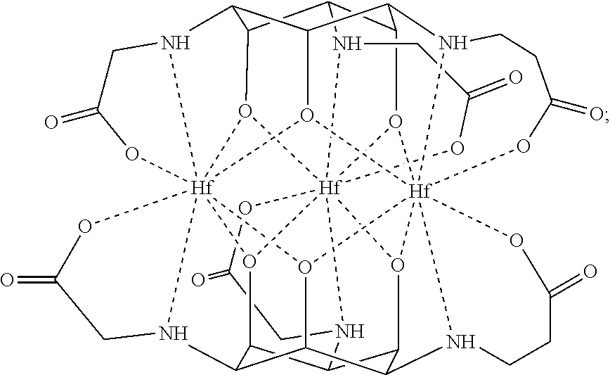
C12C3C4C5C6C1O1[Hf]789%10%11(N6CC(=O)O7)O5[Hf]567%12%13(N4CCC(=O)O5)O3[Hf]1345%14(N2CC(=O)O3)O8C1C(C(O46)C(N7CCC(=O)O%12)C(O9%13)C1N%10CC(=O)O%11)N5CC(=O)O%14
